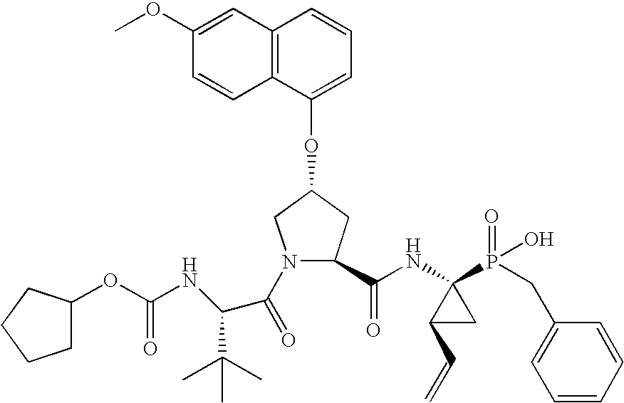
C12=C(C=C(OC)C=C1)C=CC=C2OC1CN(C(=O)C(NC(OC2CCCC2)=O)C(C)(C)C)C(C(NC2(P(=O)(O)CC3=CC=CC=C3)C(C=C)C2)=O)C1
